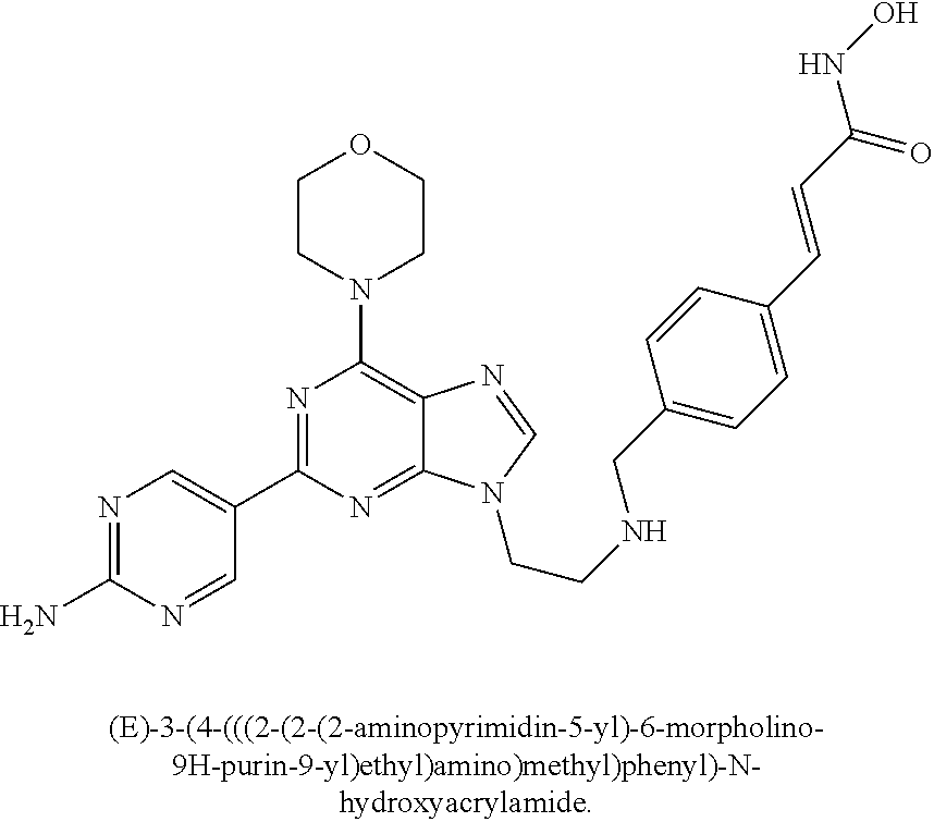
C1(N)=NC=C(C2=NC(N3CCOCC3)=C3C(=N2)N(CCNCC2=CC=C(C=CC(=O)NO)C=C2)C=N3)C=N1
